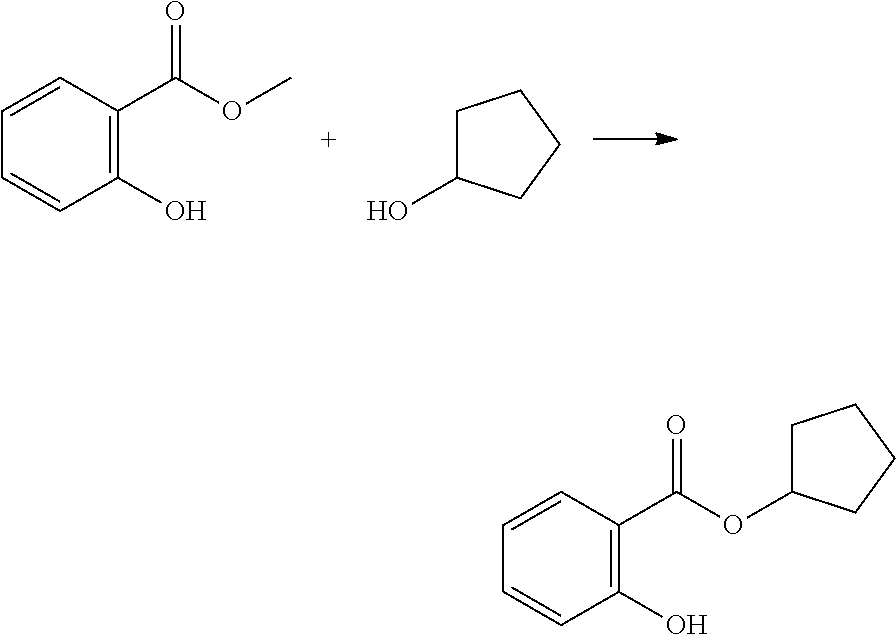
C1=CC(C(OC)=O)=C(O)C=C1.C1C(O)CCC1.C1=CC(C(OC2CCCC2)=O)=C(O)C=C1
